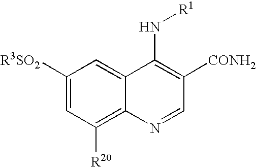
N(C1=C([CONH2])C=NC2=C([R20])C=C([R3SO2])C=C12)[R1]
